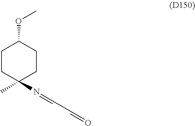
C1CC(N=CC=O)(C)CCC1OC
